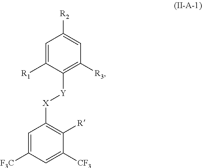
C1=C([F3C])C=C([CF3])C([R])=C1[X][Y]C1=C([R3])C=C([R2])C=C1[R1]
